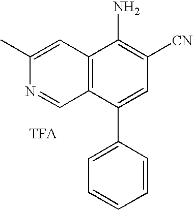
C1(C)=CC2=C(C=N1)C(C1=CC=CC=C1)=CC([CN])=C2N
